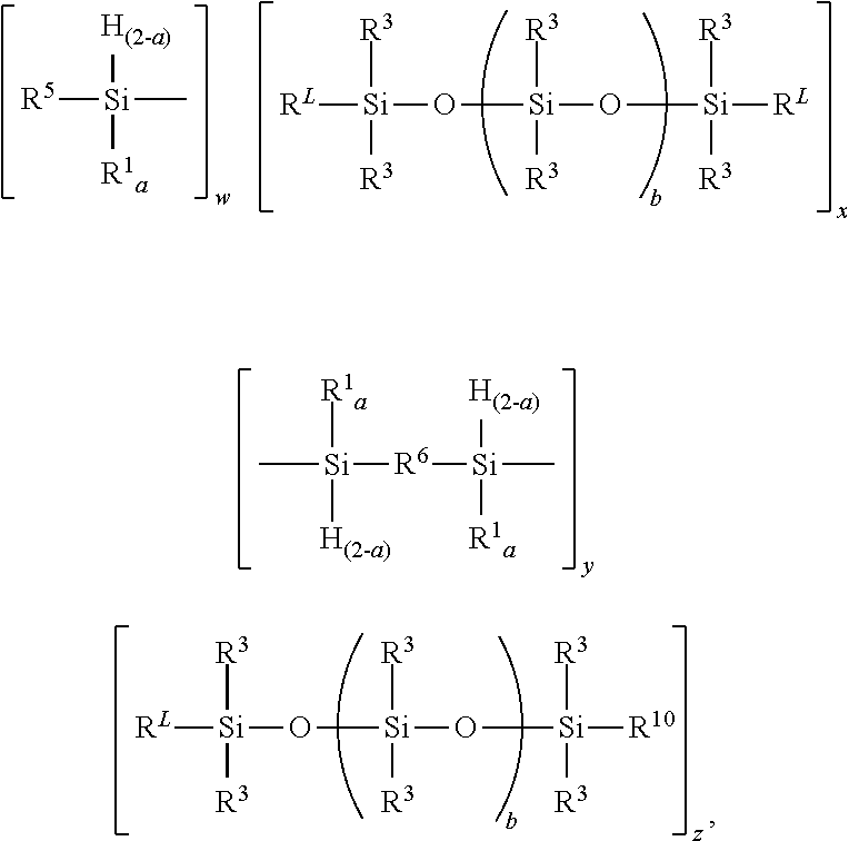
C[Si]([R6][Si](C)([H(2-a)])[R1a])([R1a])[H(2-a)].[R5][Si](C)([H(2-a)])[R1a].[RL][Si](O[Si](O[Si]([RL])([R3])[R3])([R3])[R3])([R3])[R3].[RL][Si](O[Si](O[Si]([R10])([R3])[R3])([R3])[R3])([R3])[R3]
